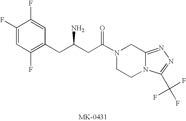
C1(F)=CC(F)=C(CC(CC(N2CCN3C(=NN=C3C(F)(F)F)C2)=O)N)C=C1F
